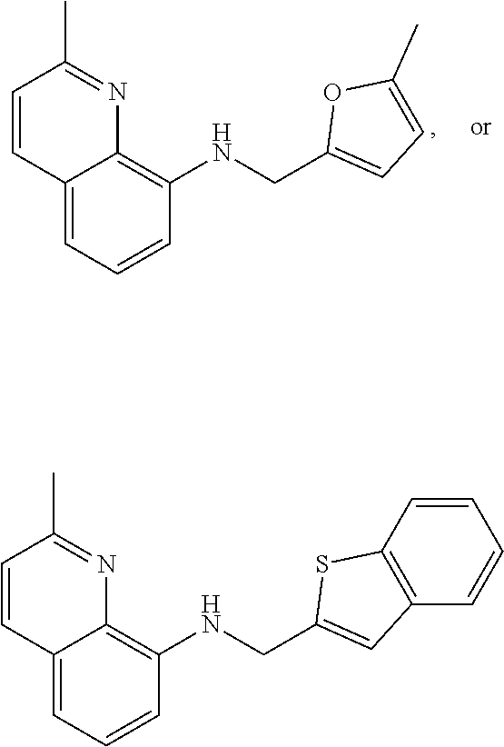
C12=CC=CC(NCC3=CC4=C(S3)C=CC=C4)=C1N=C(C)C=C2.C12=CC=CC(NCC3=CC=C(C)O3)=C1N=C(C)C=C2
